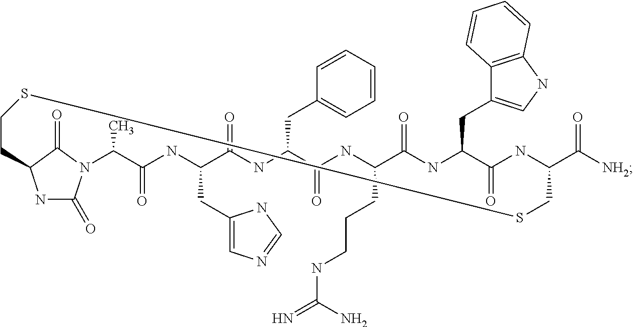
C1(=O)NC(CC2=CC=CC=C2)C(=O)NC(CCCNC(=N)N)C(=O)NC(CC2=CNC3=C2C=CC=C3)C(=O)NC(C([NH2])=O)CSSCCC2NC(=O)N(C(C)C(=O)NC1CC1=CN=CN1)C2=O
